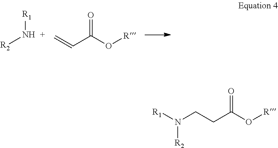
[R2]N[R1].C=CC(O[R])=O.N([R2])([R1])CCC(O[R])=O
